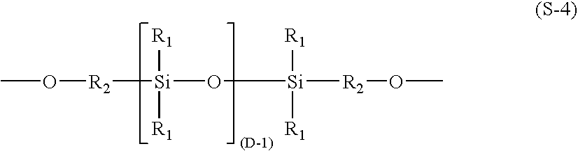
[R2]([Si]([R1])([R1])O[Si]([R2]OC)([R1])[R1])OC
